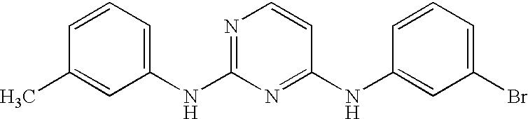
C1=CC=C(NC2=NC=CC(NC3=CC(Br)=CC=C3)=N2)C=C1C
